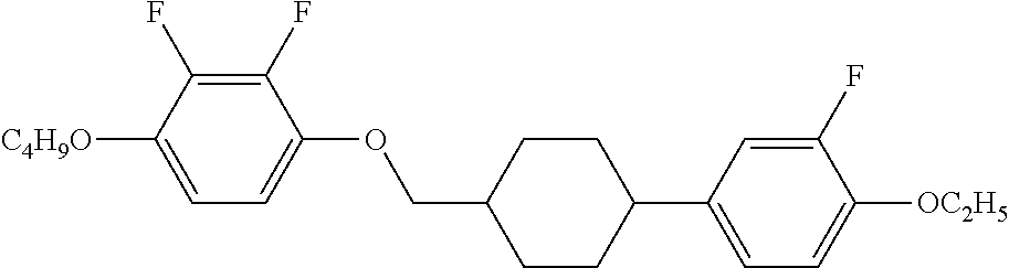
C1(F)=C(F)C([C4H9O])=CC=C1OCC1CCC(C2=CC=C([OC2H5])C(F)=C2)CC1
